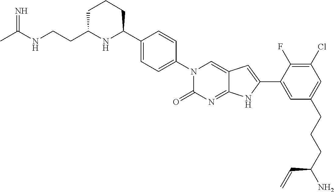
CC(NCCC1NC(C2=CC=C(N3C(=O)N=C4C(=C3)C=C(C3=CC(CCCC(N)C=C)=CC(Cl)=C3F)N4)C=C2)CCC1)=N
